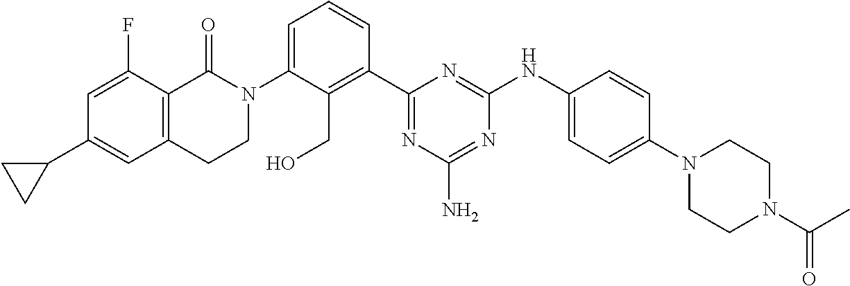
C1(C2=CC3=C(C(F)=C2)C(=O)N(C2=CC=CC(C4=NC(N)=NC(NC5=CC=C(N6CCN(C(C)=O)CC6)C=C5)=N4)=C2CO)CC3)CC1
